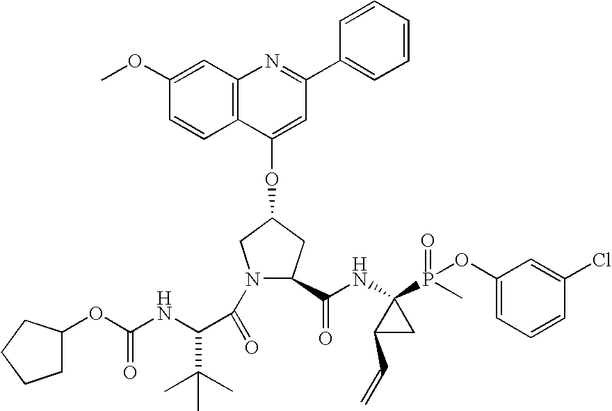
C1(OC2CC(C(NC3(P(=O)(OC4=CC=CC(Cl)=C4)C)C(C=C)C3)=O)N(C(=O)C(NC(OC3CCCC3)=O)C(C)(C)C)C2)=CC(C2=CC=CC=C2)=NC2=C1C=CC(OC)=C2
